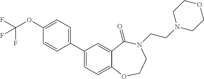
C1=C2C(=CC(C3=CC=C(OC(F)(F)F)C=C3)=C1)C(=O)N(CCN1CCOCC1)CCO2
